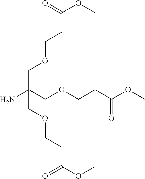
NC(COCCC(OC)=O)(COCCC(OC)=O)COCCC(OC)=O
